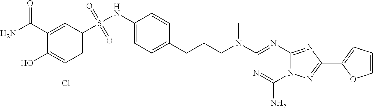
C1(C(N)=O)=CC(S(NC2=CC=C(CCCN(C3=NC4=NC(C5=CC=CO5)=NN4C(N)=N3)C)C=C2)(=O)=O)=CC(Cl)=C1O
